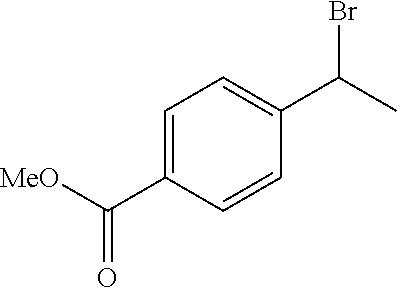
C1=C(C([MeO])=O)C=CC(C(C)Br)=C1
